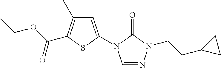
C1=C(N2C=NN(CCC3CC3)C2=O)SC(C(OCC)=O)=C1C
